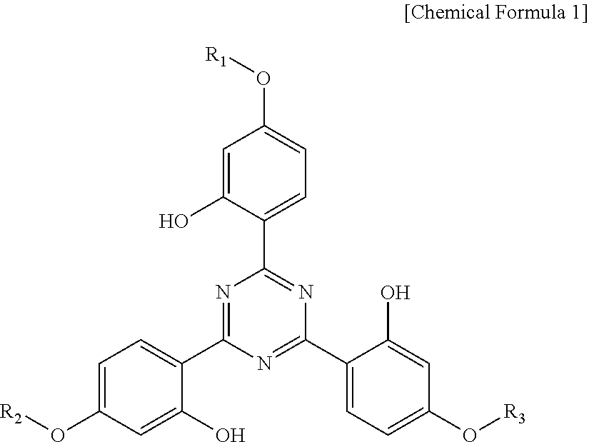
C1=C(O)C(C2=NC(C3=CC=C(O[R3])C=C3O)=NC(C3=CC=C(O[R2])C=C3O)=N2)=CC=C1O[R1]
